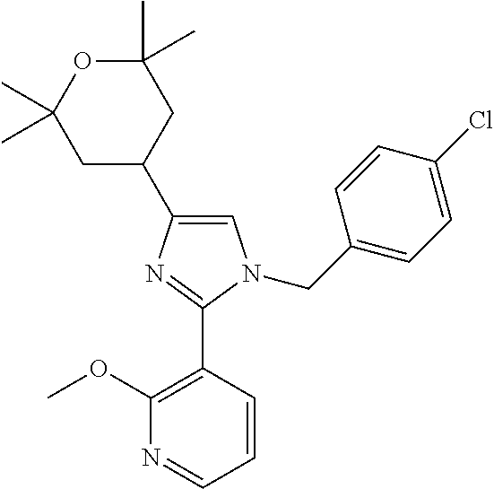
C1=C(C2CC(C)(C)OC(C)(C)C2)N=C(C2=C(OC)N=CC=C2)N1CC1=CC=C(Cl)C=C1
